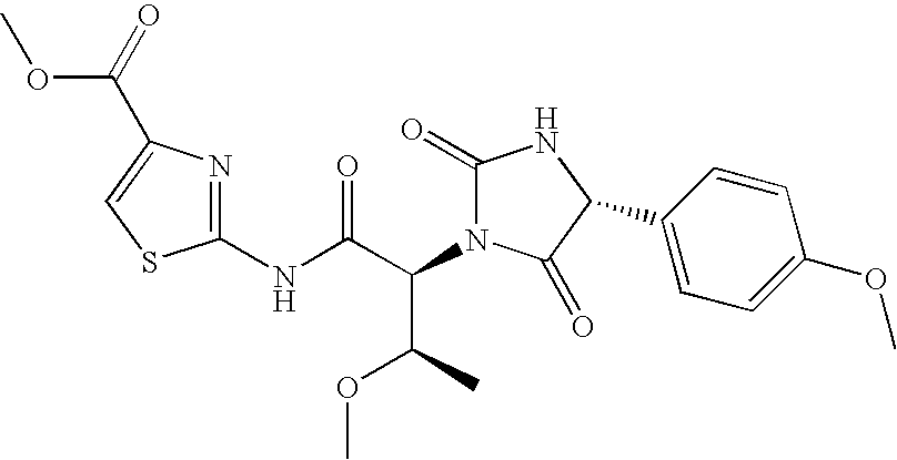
C1(NC(C(C(C)OC)N2C(=O)NC(C3=CC=C(OC)C=C3)C2=O)=O)=NC(C(=O)OC)=CS1
